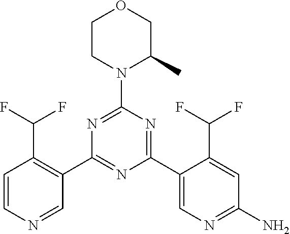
O1CCN(C2=NC(C3=C(C(F)F)C=CN=C3)=NC(C3=CN=C(N)C=C3C(F)F)=N2)C(C)C1
